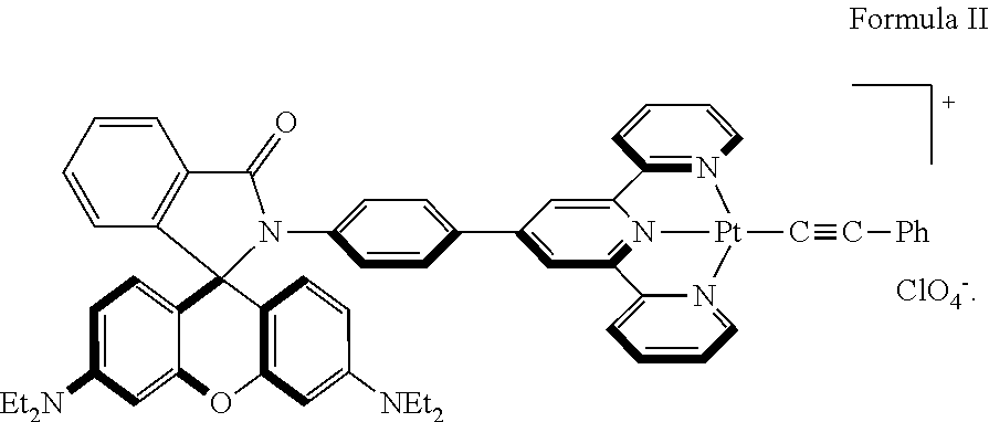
C1=CC=CC2=C1C(=O)N(C1=CC=C(C3=CC4=N5C(=C3)C3=N(C=CC=C3)[Pt]5(C#C[Ph])N3=CC=CC=C43)C=C1)C21C2=C(OC3=CC([Et2N])=CC=C13)C=C([NEt2])C=C2.[ClO4-]
